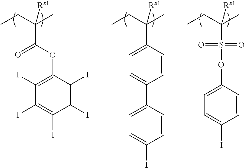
C1(I)=C(I)C(OC(C(CC)(C)[Rx1])=O)=C(I)C(I)=C1I.C1(C(CC)(C)[Rx1])=CC=C(C2=CC=C(I)C=C2)C=C1.S(C(CC)(C)[Rx1])(OC1=CC=C(I)C=C1)(=O)=O
